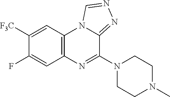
C1([F3C])=CC2=C(C=C1F)N=C(N1CCN(C)CC1)C1=NN=CN21
